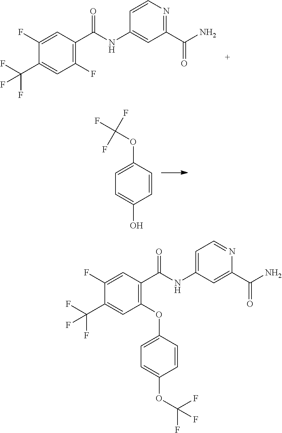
C1(F)=C(C(NC2=CC(C(N)=O)=NC=C2)=O)C=C(F)C(C(F)(F)F)=C1.C1=CC(OC(F)(F)F)=CC=C1O.C1(OC2=CC=C(OC(F)(F)F)C=C2)=C(C(NC2=CC=NC(C(N)=O)=C2)=O)C=C(F)C(C(F)(F)F)=C1
